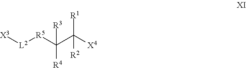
[X3][L2][R5]C(C([X4])([R1])[R2])([R4])[R3]
